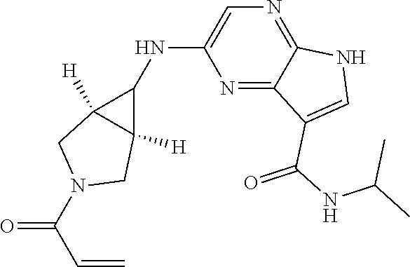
N1=C2C(=NC=C1NC1C3([H])C1([H])CN(C(=O)C=C)C3)NC=C2C(=O)NC(C)C
